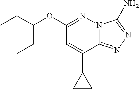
C12=NN=C(N)N1N=C(OC(CC)CC)C=C2C1CC1
